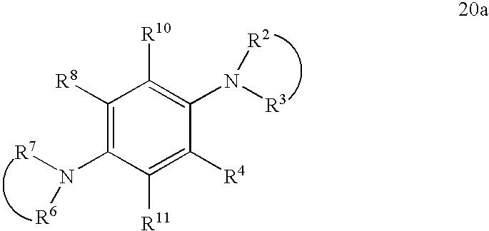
C1([R11])=C([R4])C(N([R3])[R2])=C([R10])C([R8])=C1N([R7])[R6]
